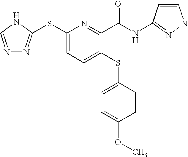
N1=CNC(SC2=CC=C(SC3=CC=C(OC)C=C3)C(C(NC3=NNC=C3)=O)=N2)=N1
